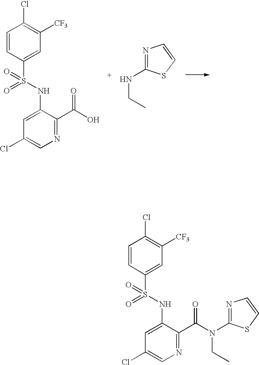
C1=CC(S(NC2=CC(Cl)=CN=C2C(O)=O)(=O)=O)=CC([CF3])=C1Cl.N1=C(NCC)SC=C1.C1=CC(S(NC2=CC(Cl)=CN=C2C(N(CC)C2=NC=CS2)=O)(=O)=O)=CC([CF3])=C1Cl
